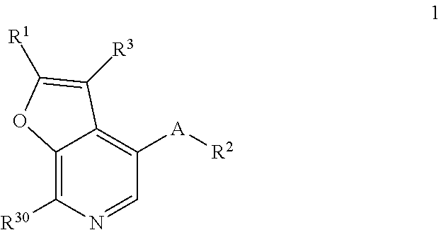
C12=C([R30])N=CC([A][R2])=C1C([R3])=C([R1])O2
